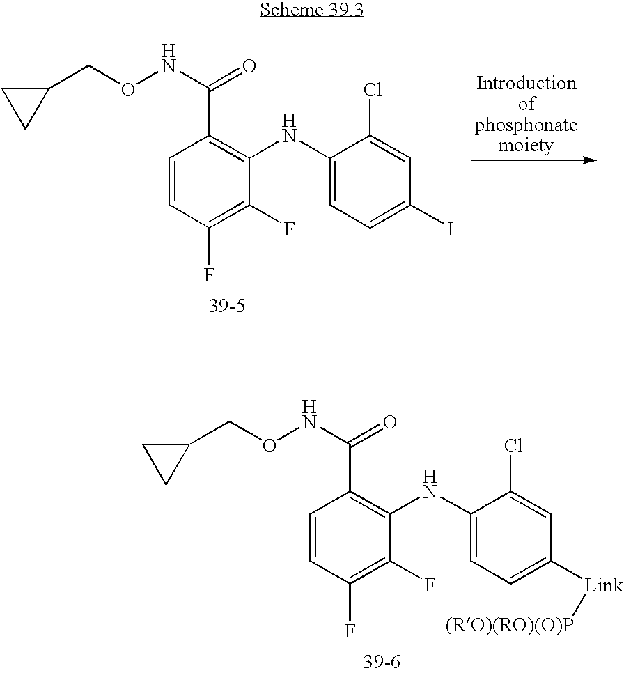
C1(NC2=C(C(NOCC3CC3)=O)C=CC(F)=C2F)=CC=C(I)C=C1Cl.C1(NC2=C(C(NOCC3CC3)=O)C=CC(F)=C2F)=CC=C([Link][(RO)(RO)(O)P])C=C1Cl
